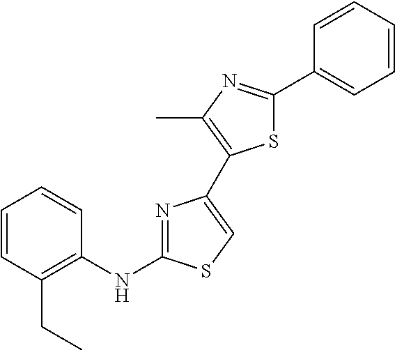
C1=CC(CC)=C(NC2=NC(C3=C(C)N=C(C4=CC=CC=C4)S3)=CS2)C=C1
